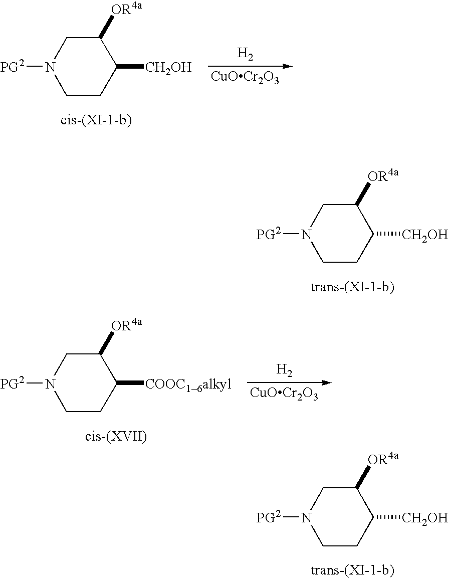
C1([OR4a])CN([PG2])CCC1[CH2OH].[H2].[CuOCr2O3].C1([OR4a])CN([PG2])CCC1[CH2OH].C1([OR4a])CN([PG2])CCC1[COOC16alkyl].[H2].[CuOCr2O3].C1([OR4a])CN([PG2])CCC1[CH2OH]
